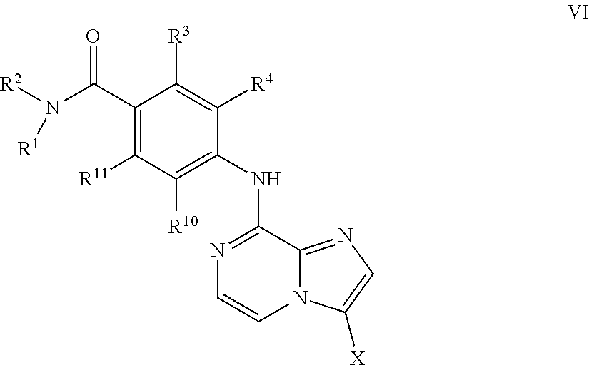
N1=C(NC2=C([R10])C([R11])=C(C(N([R1])[R2])=O)C([R3])=C2[R4])C2=NC=C([X])N2C=C1
